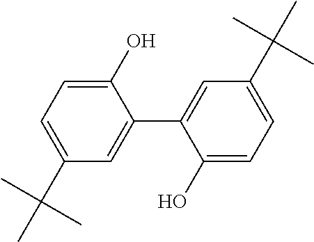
C1(C(C)(C)C)=CC=C(O)C(C2=CC(C(C)(C)C)=CC=C2O)=C1
